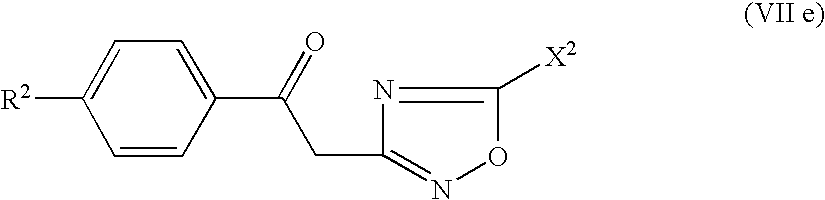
C(C(C1=CC=C([R2])C=C1)=O)C1=NOC([X2])=N1
